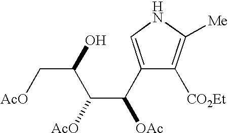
C1(C(C(C(C[AcO])O)[AcO])[OAc])=CNC([Me])=C1[CO2Et]
